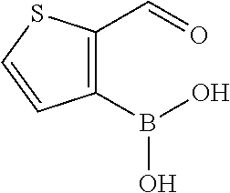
C1(B(O)O)=C(C=O)SC=C1
